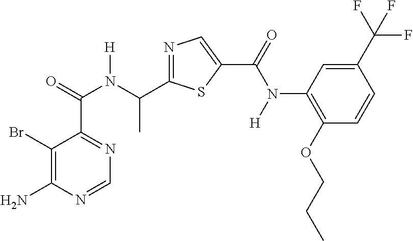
N1=C(C(N(C(C2=NC=NC(N)=C2Br)=O)[H])C)SC(C(=O)N(C2=C(OCCC)C=CC(C(F)(F)F)=C2)[H])=C1
